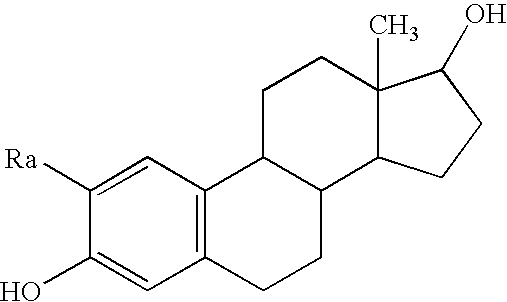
C1([Ra])=CC2=C(C=C1O)CCC1C2CCC2(C)C1CCC2O
